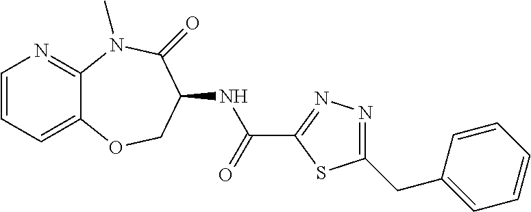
C1=CC=C2C(=N1)N(C)C(=O)C(NC(C1=NN=C(CC3=CC=CC=C3)S1)=O)CO2
